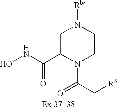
ONC(C1N(C(C[R3])=O)CCN([Rb])C1)=O
